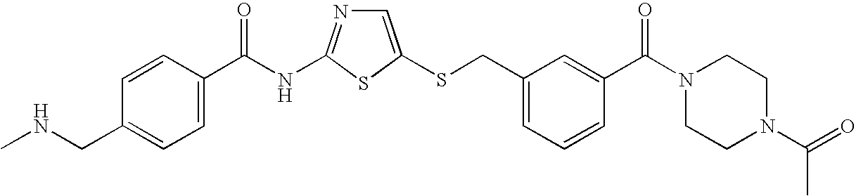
C1=C(SCC2=CC=CC(C(N3CCN(C(=O)C)CC3)=O)=C2)SC(NC(=O)C2=CC=C(CNC)C=C2)=N1
